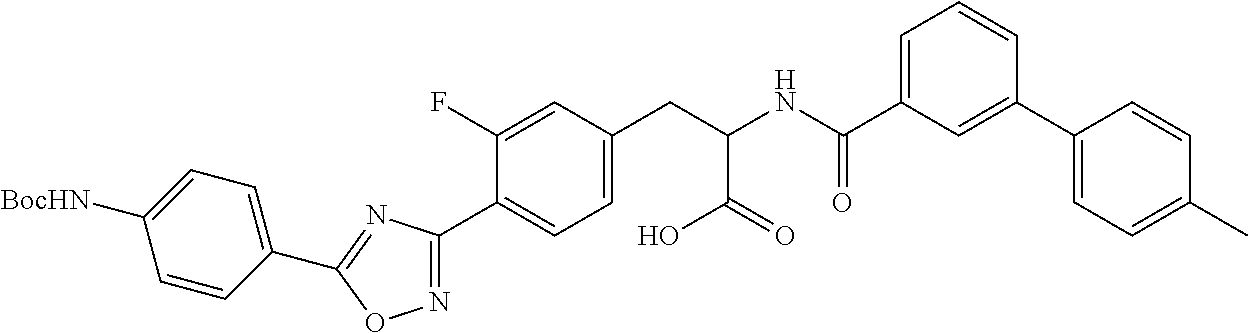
C1=C(F)C(C2=NOC(C3=CC=C([BocHN])C=C3)=N2)=CC=C1CC(NC(C1=CC=CC(C2=CC=C(C)C=C2)=C1)=O)C(=O)O
